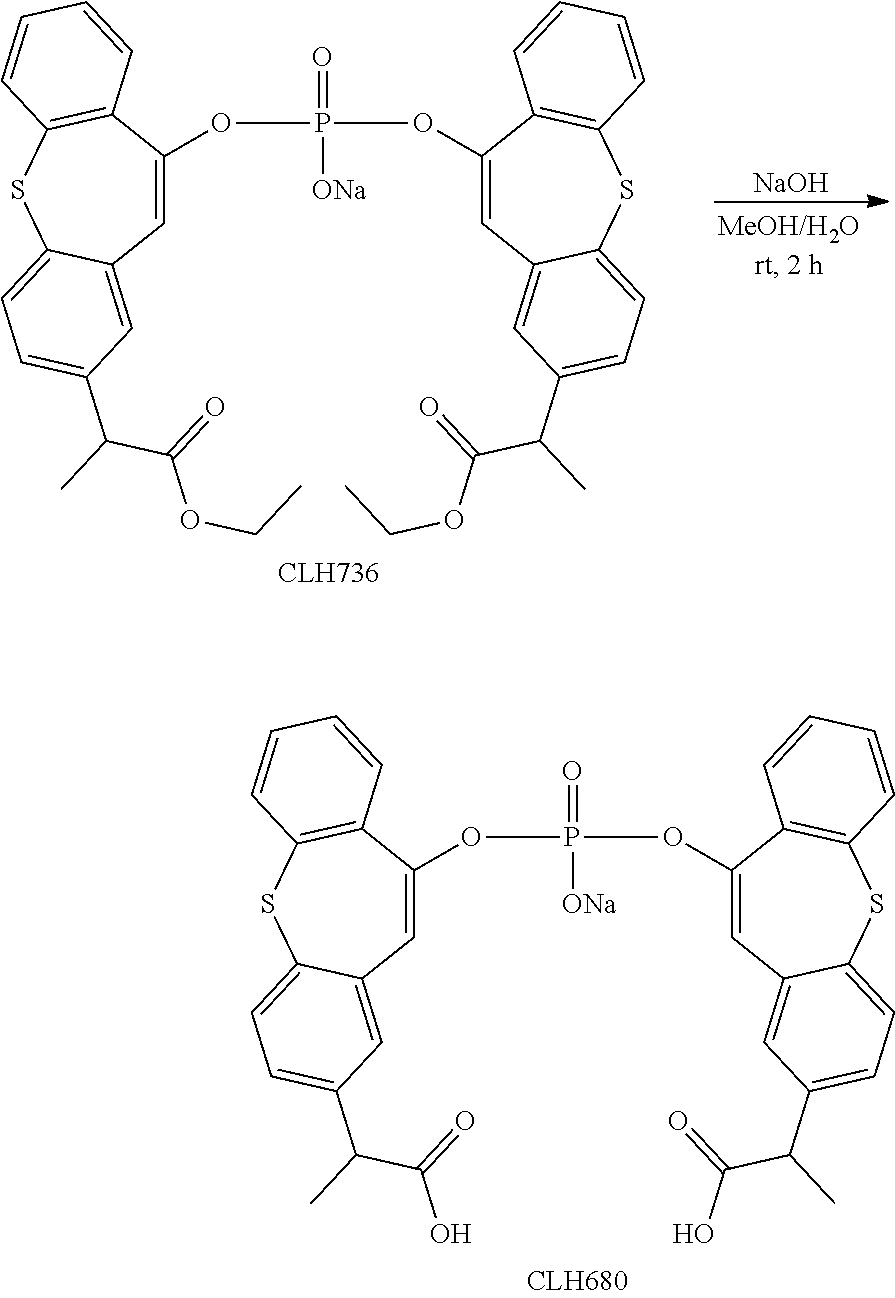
C1=C(OP(=O)([ONa])OC2=CC3=CC(C(C)C(=O)O)=CC=C3SC3=C2C=CC=C3)C2=C(SC3=CC=C(C(C)C(=O)O)C=C13)C=CC=C2.C1=C(OP(=O)([ONa])OC2=CC3=CC(C(C)C(=O)OCC)=CC=C3SC3=C2C=CC=C3)C2=C(SC3=CC=C(C(C)C(=O)OCC)C=C13)C=CC=C2.[NaOH]
